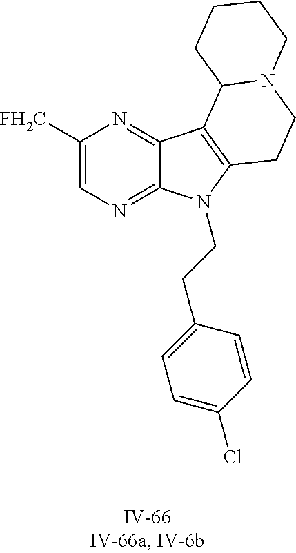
C1([FH2C])=CN=C2C(=N1)C1=C(N2CCC2=CC=C(Cl)C=C2)CCN2C1CCCC2
